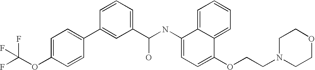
C1=C(OC(F)(F)F)C=CC(C2=CC(C(NC3=CC=C(OCCN4CCOCC4)C4=CC=CC=C34)O)=CC=C2)=C1
